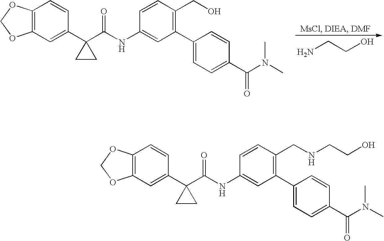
NCCO.C12=C(C=C(C3(C(NC4=CC(C5=CC=C(C(N(C)C)=O)C=C5)=C(CO)C=C4)=O)CC3)C=C1)OCO2.C12=C(C=C(C3(C(NC4=CC(C5=CC=C(C(N(C)C)=O)C=C5)=C(CNCCO)C=C4)=O)CC3)C=C1)OCO2
